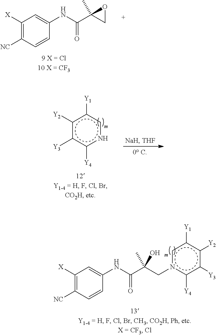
C(C(Cn1c([Y4])c([Y3])c([Y2])c([Y1])c1)(C)O)(=O)NC1=CC([X])=C([NC])C=C1.C(C1(C)CO1)(=O)NC1=CC([X])=C([NC])C=C1.c1([Y3])c([Y4])ncc([Y1])c1[Y2]
